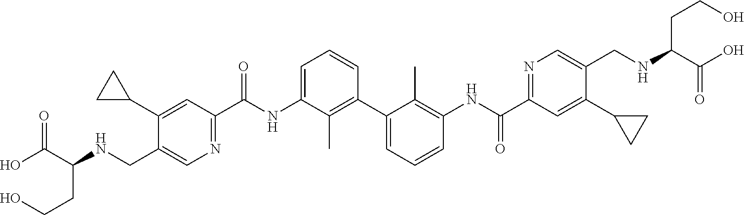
C1(C2CC2)=CC(C(NC2=CC=CC(C3=CC=CC(NC(C4=NC=C(CNC(C(O)=O)CCO)C(C5CC5)=C4)=O)=C3C)=C2C)=O)=NC=C1CNC(C(O)=O)CCO
